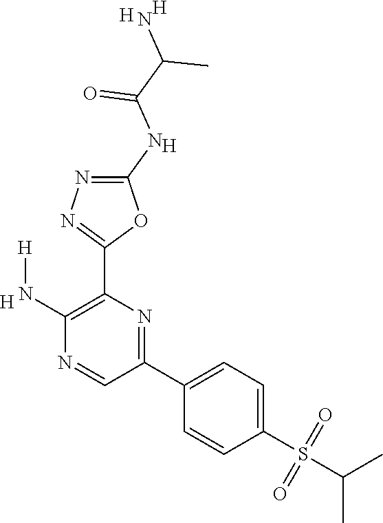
[H].C1(N[H])=C(C2=NN=C(NC(C(N)C)=O)O2)N=C(C2=CC=C(S(C(C)C)(=O)=O)C=C2)C=N1.[H].[H].[H]
